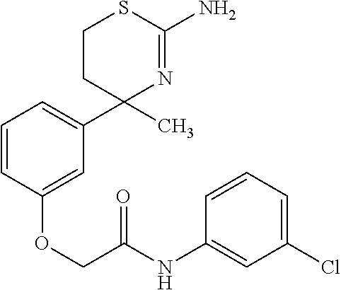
C1=CC=C(C2(C)N=C(N)SCC2)C=C1OCC(NC1=CC(Cl)=CC=C1)=O
